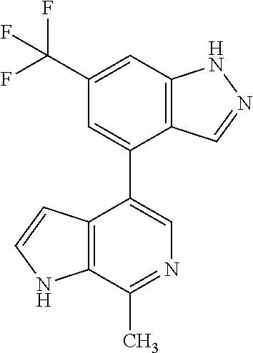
C12=C(C=C(C(F)(F)F)C=C1C1=CN=C(C)C3=C1C=CN3)NN=C2
